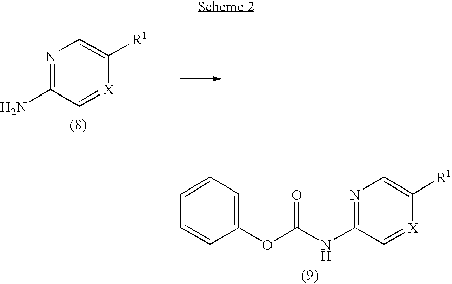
N1=C(N)C=[X]C([R1])=C1.C1=CC=C(OC(NC2=NC=C([R1])[X]=C2)=O)C=C1
